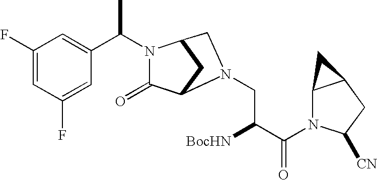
C1(F)=CC(F)=CC(C(C)N2C(=O)C3CC2CN3CC([BocHN])C(=O)N2C3C(CC2[CN])C3)=C1
